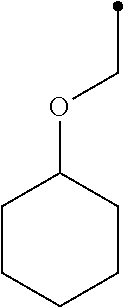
C1CCCCC1OCC
